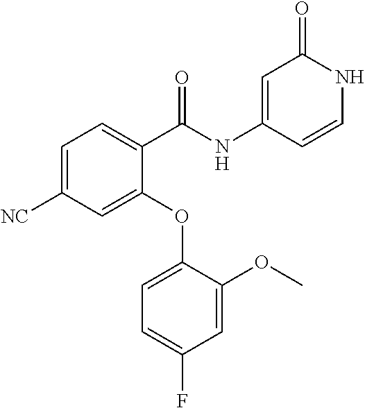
C1=C([NC])C=C(OC2=CC=C(F)C=C2OC)C(C(NC2=CC(=O)NC=C2)=O)=C1
